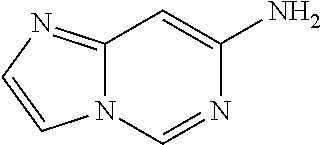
C1=NC(N)=CC2=NC=CN12
